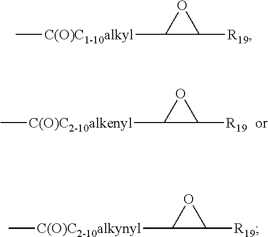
C[C(O)C2-10alkenyl]C1C([R19])O1.C[C(O)C1-10alkyl]C1C([R19])O1.C[C(O)C2-10alkynyl]C1C([R19])O1
